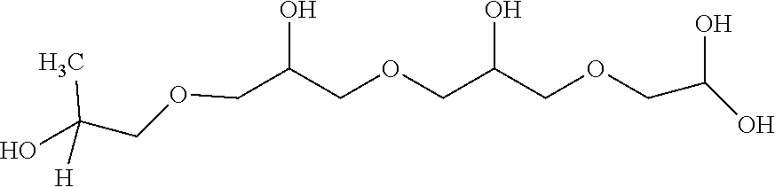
C(C(COCC(COCC(O)O)O)O)OCC(O)(C)[H]
